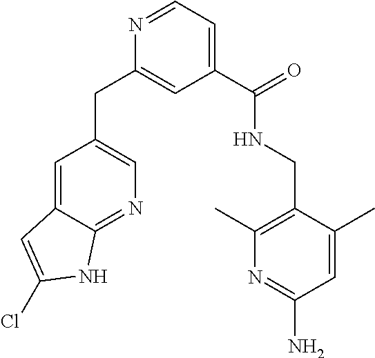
N1=CC=C(C(NCC2=C(C)N=C(N)C=C2C)=O)C=C1CC1=CN=C2C(=C1)C=C(Cl)N2
